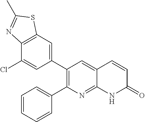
C12=C(C=C(C3=C(C4=CC=CC=C4)N=C4C(=C3)C=CC(=O)N4)C=C1Cl)SC(C)=N2
